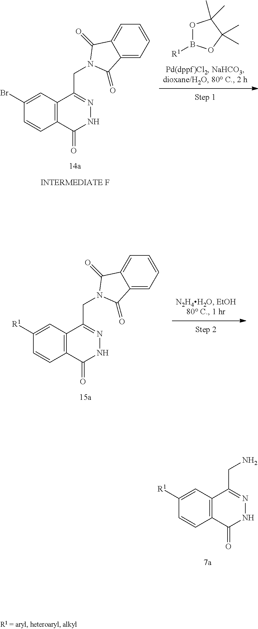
O1B([R1])OC(C)(C)C1(C)C.C12=C(C(CN3C(=O)C4=CC=CC=C4C3=O)=NNC1=O)C=C(Br)C=C2.C1=CC2=C(C(CN)=NNC2=O)C=C1[R1].C12=C(C(CN3C(=O)C4=CC=CC=C4C3=O)=NNC1=O)C=C([R1])C=C2
